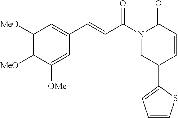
C1([MeO])=C([MeO])C([OMe])=CC(C=CC(N2CC(C3=CC=CS3)C=CC2=O)=O)=C1
